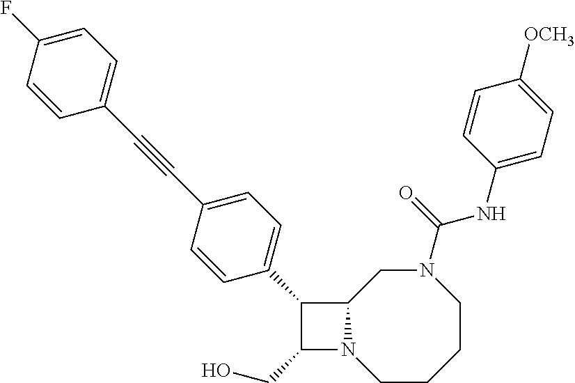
C1(CO)N2C(C1C1=CC=C(C#CC3=CC=C(F)C=C3)C=C1)CN(C(NC1=CC=C([OCH3])C=C1)=O)CCCC2
